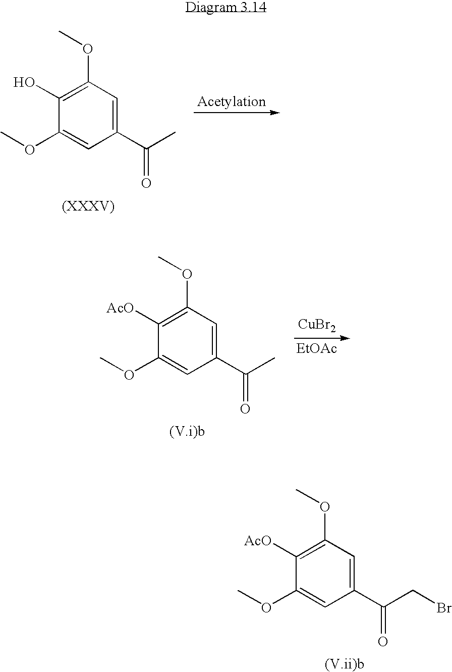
C1(C(C)=O)=CC(OC)=C(O)C(OC)=C1.C1(C(C)=O)=CC(OC)=C([AcO])C(OC)=C1.[CuBr2].[EtOAc].C1(C(CBr)=O)=CC(OC)=C([AcO])C(OC)=C1
